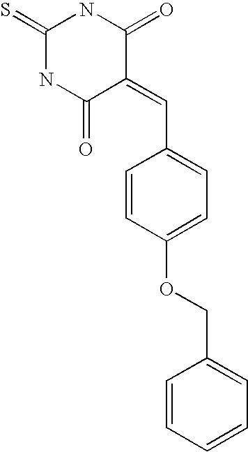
S=C1NC(=O)C(=CC2=CC=C(OCC3=CC=CC=C3)C=C2)C(=O)N1
